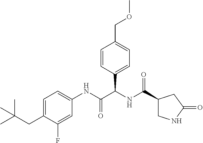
C1=C(CC(C)(C)C)C(F)=CC(NC(C(NC(=O)C2CNC(=O)C2)C2=CC=C(COC)C=C2)=O)=C1
